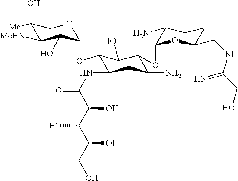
C1(O)([Me])C([MeHN])C(O)C(OC2C(NC(=O)C(C(C(CO)O)O)O)CC(N)C(OC3OC(CNC(CO)=N)CCC3N)C2O)OC1
